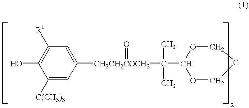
C1([C(CH3)3])=CC([CH2CH2COCH2](C(C2OCCCO2)(C)C)=O)=CC([R1])=C1O
